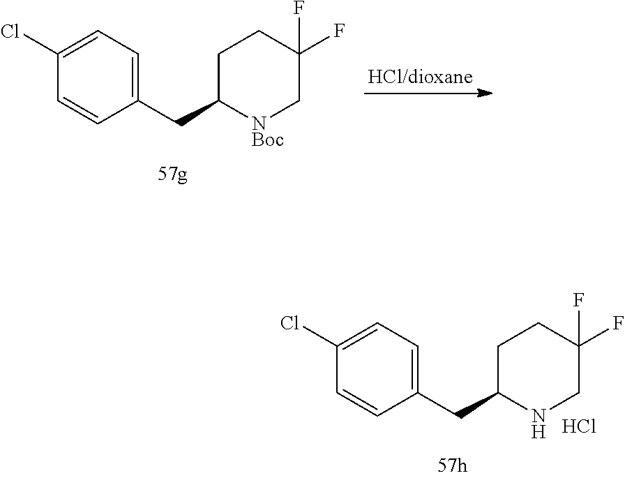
C1=CC(CC2[NBoc]CC(F)(F)CC2)=CC=C1Cl.C1=CC(CC2NCC(F)(F)CC2)=CC=C1Cl.Cl
